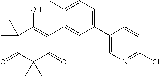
C1(C2=CN=C(Cl)C=C2C)=CC=C(C)C(C2=C(O)C(C)(C)C(=O)C(C)(C)C2=O)=C1
